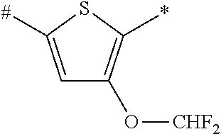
C1=C([#])SC(*)=C1O[CHF2]
